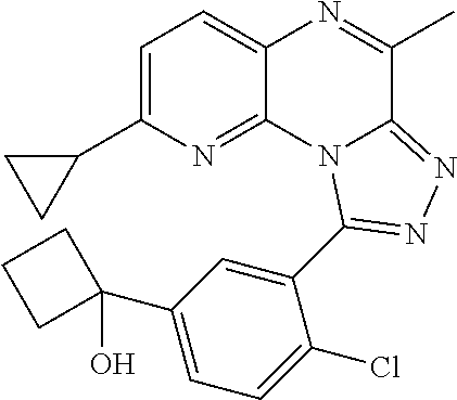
C1=C(C2CC2)N=C2C(=C1)N=C(C)C1=NN=C(C3=CC(C4(O)CCC4)=CC=C3Cl)N21
